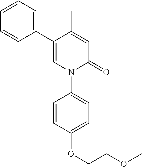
C1=C(C)C(C2=CC=CC=C2)=CN(C2=CC=C(OCCOC)C=C2)C1=O
